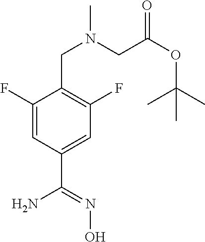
C1(F)=CC(C(=NO)N)=CC(F)=C1CN(CC(OC(C)(C)C)=O)C
